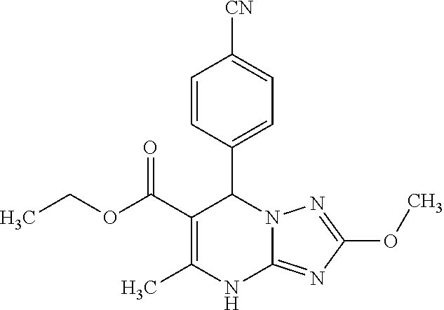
C1=CC(C2C(C(OCC)=O)=C(C)NC3=NC(OC)=NN32)=CC=C1[CN]
